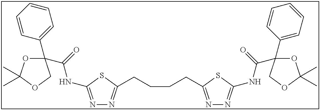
N1=C(NC(=O)C2(C3=CC=CC=C3)OC(C)(C)OC2)SC(CCCCC2=NN=C(NC(=O)C3(C4=CC=CC=C4)OC(C)(C)OC3)S2)=N1
